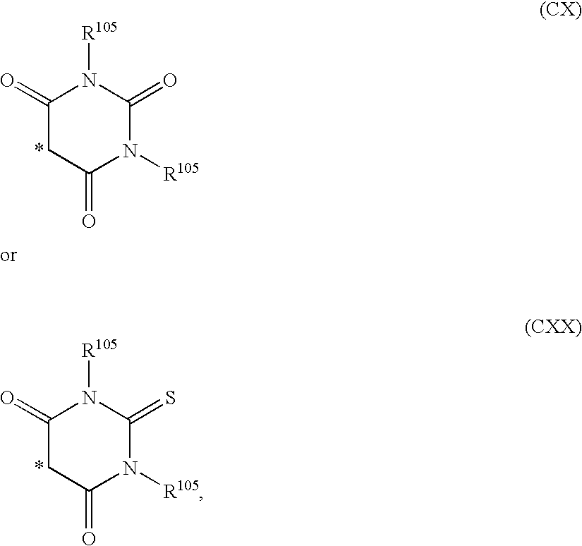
C1(=O)CC(=O)N([R105])C(=O)N1[R105].C1(=O)CC(=O)N([R105])C(=S)N1[R105]
